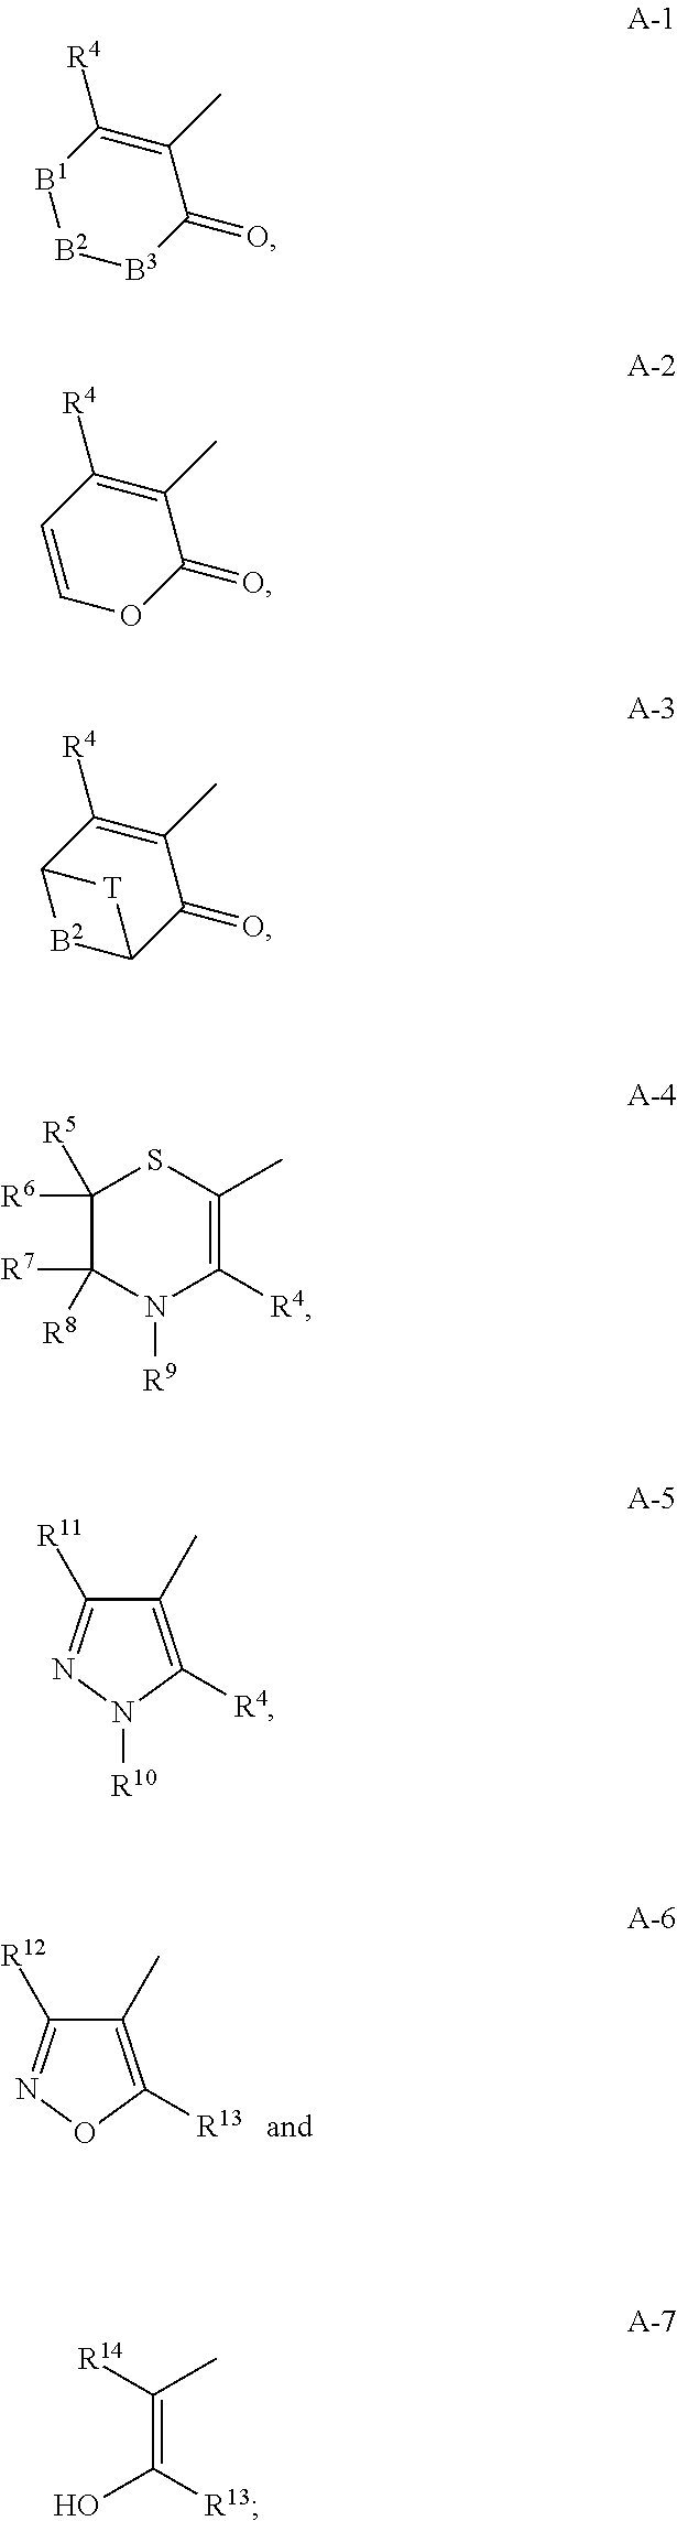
C1(C)=C([R4])N([R10])N=C1[R11].C1(C)=C([R13])ON=C1[R12].C12[B2]C(C(=O)C(C)=C1[R4])[T]2.[B1]1[B2][B3]C(=O)C(C)=C1[R4].C1=COC(=O)C(C)=C1[R4].C1([R6])([R5])C([R7])([R8])N([R9])C([R4])=C(C)S1.C(=C(O)[R13])(C)[R14]
